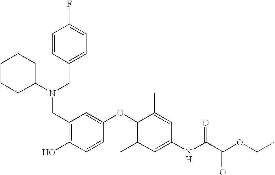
C1=CC(CN(C2CCCCC2)CC2=C(O)C=CC(OC3=C(C)C=C(NC(C(OCC)=O)=O)C=C3C)=C2)=CC=C1F
